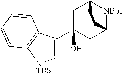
C1=C(C2(O)CC3[NBoc]C(C2)CC3)C2=C([NTBS]1)C=CC=C2
